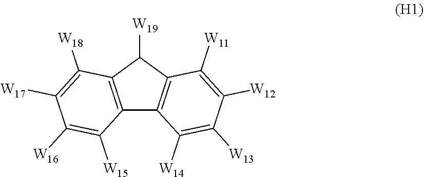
C12=C(C([W19])C3=C1C([W14])=C([W13])C([W12])=C3[W11])C([W18])=C([W17])C([W16])=C2[W15]
